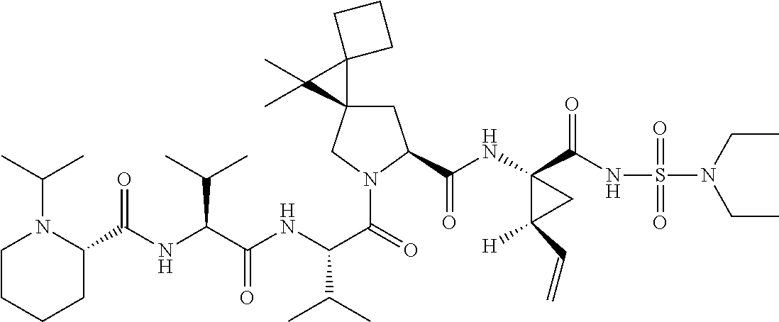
C1C2(CN(C(=O)C(NC(C(NC(=O)C3N(C(C)C)CCCC3)C(C)C)=O)C(C)C)C1C(NC1(C(NS(=O)(=O)N(CC)CC)=O)C([H])(C=C)C1)=O)C1(C2(C)C)CCC1
